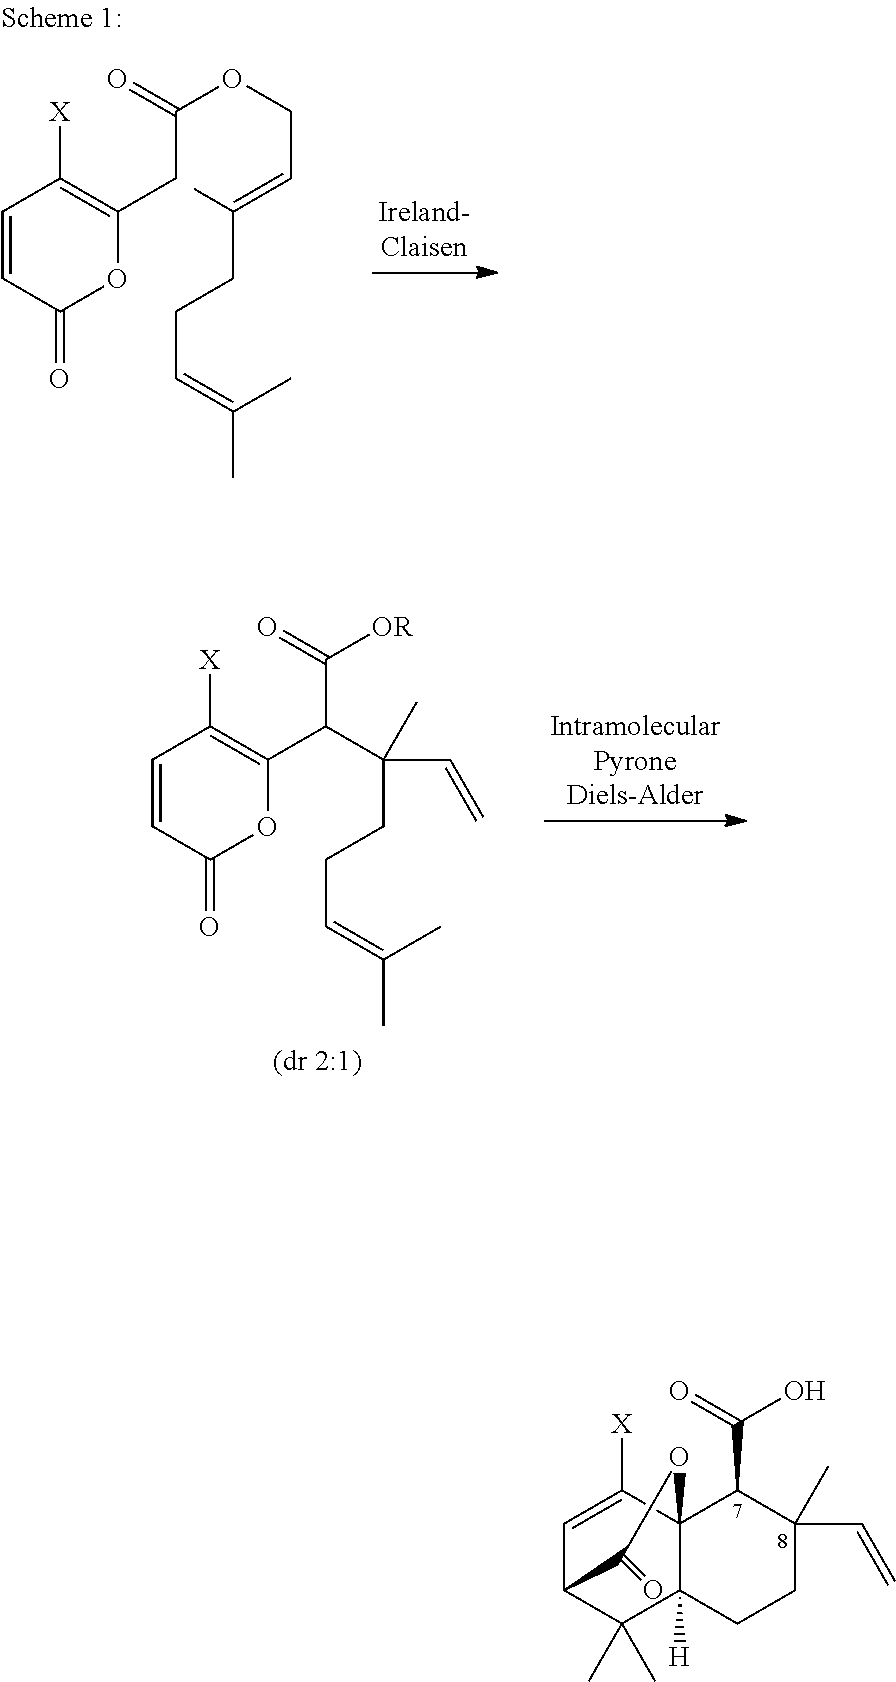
C1=CC(=O)OC(CC(OCC=C(CCC=C(C)C)C)=O)=C1[X].C1=C([X])C23C([H])(C(C)(C)C1C(=O)O2)CCC(C)(C=C)C3C(=O)O.C1=CC(=O)OC(C(C(=O)[OR])C(CCC=C(C)C)(C)C=C)=C1[X]
